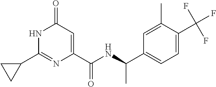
C1(=O)C=C(C(NC(C2=CC=C(C(F)(F)F)C(C)=C2)C)=O)N=C(C2CC2)N1
